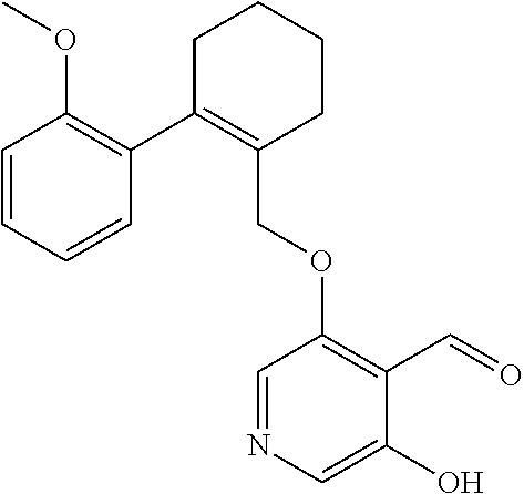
C1C(C2=C(OC)C=CC=C2)=C(COC2=C(C=O)C(O)=CN=C2)CCC1
